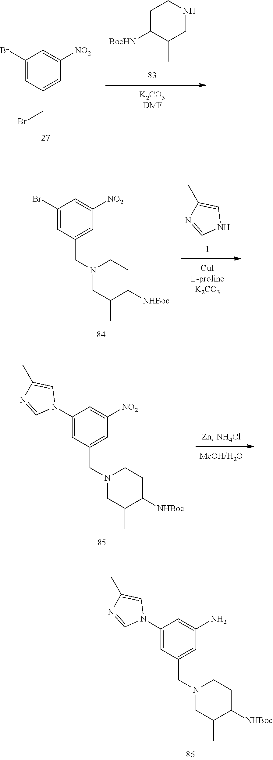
C1C([BocHN])C(C)CNC1.C1(Br)=CC(CBr)=CC([NO2])=C1.N1C=C(C)N=C1.C1(Br)=CC(CN2CC(C)C([NHBoc])CC2)=CC([NO2])=C1.C1(N2C=C(C)N=C2)=CC(CN2CC(C)C([NHBoc])CC2)=CC([NO2])=C1.C1(N2C=C(C)N=C2)=CC(CN2CC(C)C([NHBoc])CC2)=CC(N)=C1
